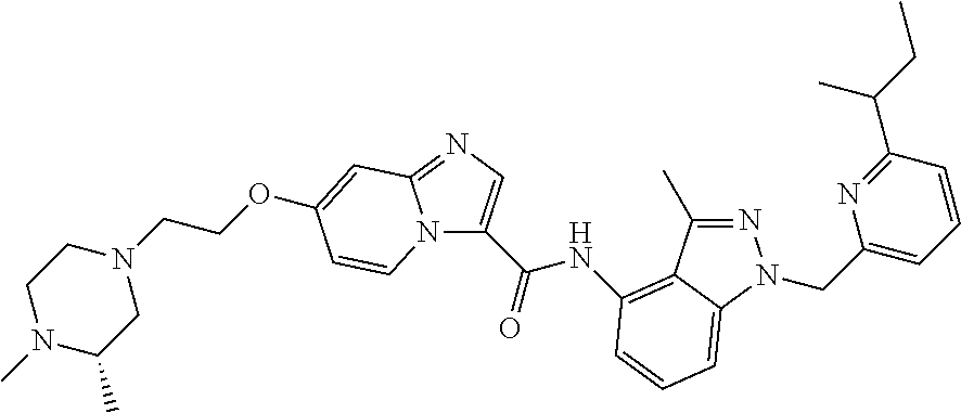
N12C(=NC=C1C(NC1=C3C(C)=NN(CC4=CC=CC(C(CC)C)=N4)C3=CC=C1)=O)C=C(OCCN1CCN(C)C(C)C1)C=C2
